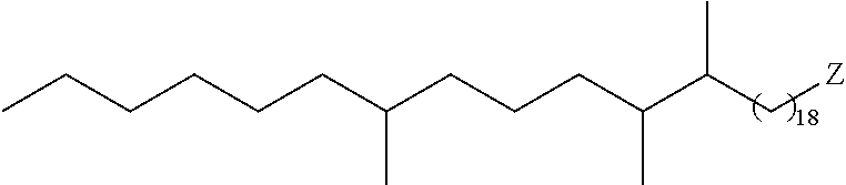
C(CC(CCCC(C(C[Z])C)C)C)CCCC
